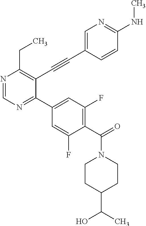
N1=CN=C(C2=CC(F)=C(C(N3CCC(C(O)C)CC3)=O)C(F)=C2)C(C#CC2=CN=C(NC)C=C2)=C1CC
